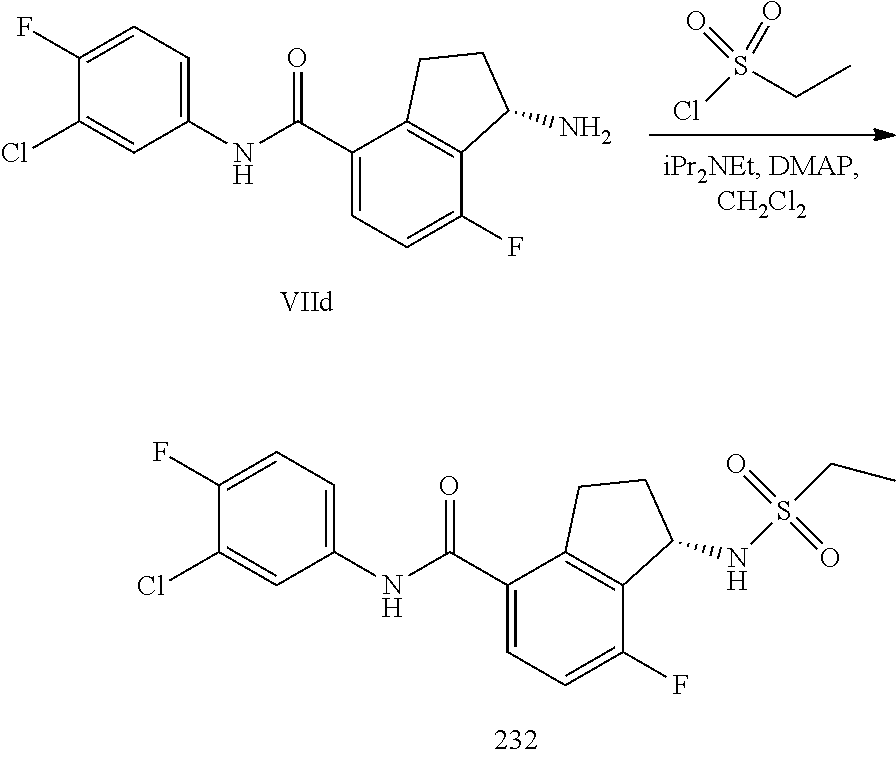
N(S(=O)(=O)CC)C1C2=C(C(C(NC3=CC=C(F)C(Cl)=C3)=O)=CC=C2F)CC1.ClS(=O)(=O)CC.C1(Cl)=CC(NC(C2=CC=C(F)C3=C2CCC3N)=O)=CC=C1F
